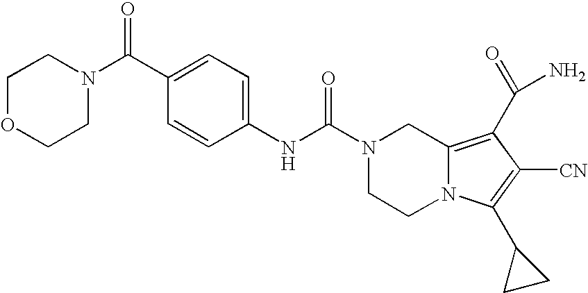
C1(C(N2CCOCC2)=O)=CC=C(NC(N2CCN3C(=C(C(N)=O)C([CN])=C3C3CC3)C2)=O)C=C1
